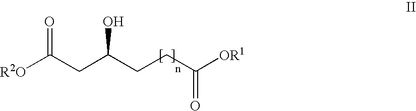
C(CC(CCC([OR1])=O)O)(=O)[R2O]
